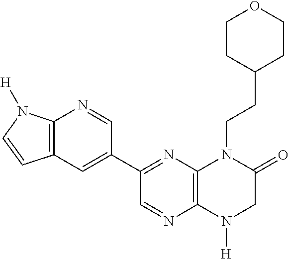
C12=C(N([H])CC(=O)N1CCC1CCOCC1)N=CC(C1=CC3=C(N=C1)N([H])C=C3)=N2
